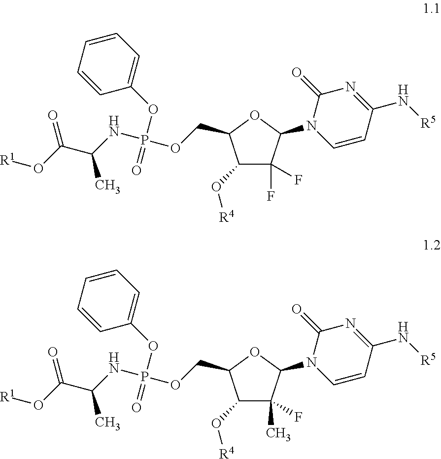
C1(O[R4])C(F)(F)C(N2C=CC(N[R5])=NC2=O)OC1COP(NC(C(=O)O[R1])C)(=O)OC1=CC=CC=C1.C1(O[R4])C(C)(F)C(N2C=CC(N[R5])=NC2=O)OC1COP(NC(C(=O)O[R1])C)(=O)OC1=CC=CC=C1
